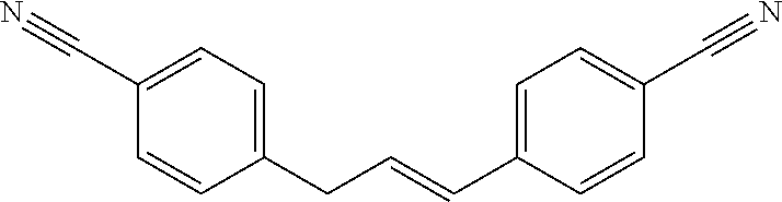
C(C1=CC=C(CC=CC2=CC=C(C#N)C=C2)C=C1)#N
